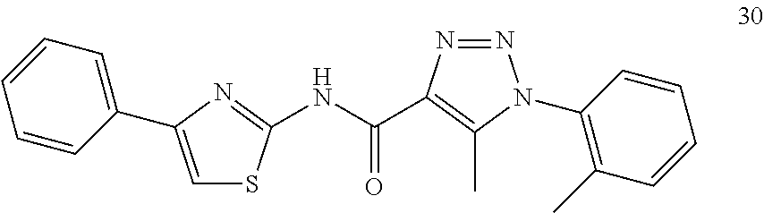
N1=NC(C(NC2=NC(C3=CC=CC=C3)=CS2)=O)=C(C)N1C1=C(C)C=CC=C1
